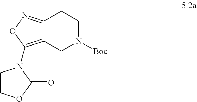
C12=NOC(N3CCOC3=O)=C1CN([Boc])CC2
